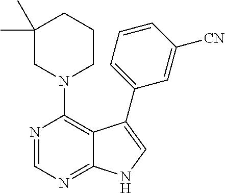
C1(C)(C)CN(C2=C3C(=NC=N2)NC=C3C2=CC=CC([CN])=C2)CCC1
